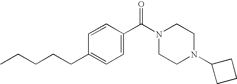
C(CCCC1=CC=C(C(N2CCN(C3CCC3)CC2)=O)C=C1)C
